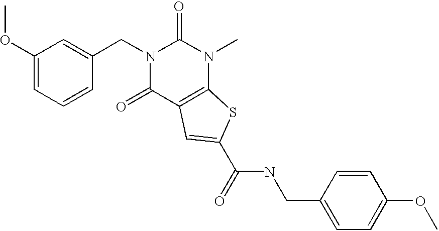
N1(CC2=CC(OC)=CC=C2)C(=O)C2=C(N(C)C1=O)SC(C(NCC1=CC=C(OC)C=C1)=O)=C2
